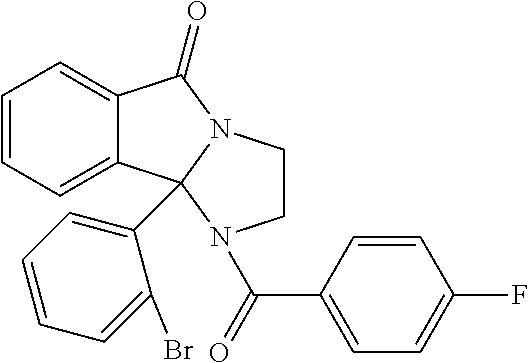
C1=CC=C2C(=C1)C1(C3=CC=CC=C3Br)N(C2=O)CCN1C(C1=CC=C(F)C=C1)=O
